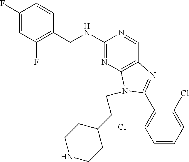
C1(F)=CC(F)=C(CNC2=NC3=C(C=N2)N=C(C2=C(Cl)C=CC=C2Cl)N3CCC2CCNCC2)C=C1
